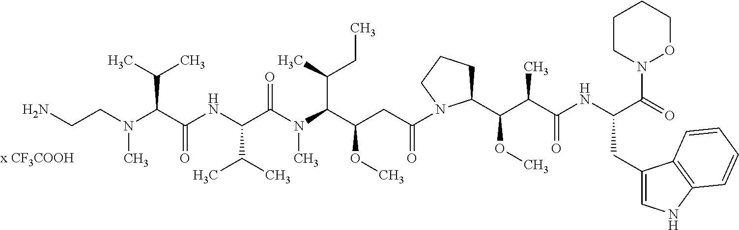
N(C(C(N(C(C(CC(N1C(C(C(C(NC(C(=O)N2OCCCC2)CC2=CNC3=C2C=CC=C3)=O)C)OC)CCC1)=O)OC)C(C)CC)C)=O)C(C)C)C(C(N(CCN)C)C(C)C)=O
